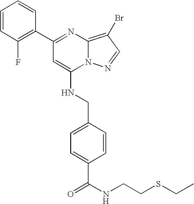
C1(C2=NC3=C(Br)C=NN3C(NCC3=CC=C(C(=O)NCCSCC)C=C3)=C2)=C(F)C=CC=C1
